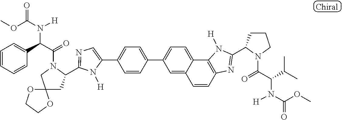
C1(C2=CC=C(C3=CC=C4C(=C3)C=CC3=C4N([H])C(C4CCCN4C(=O)C(C(C)C)N([H])C(OC)=O)=N3)C=C2)=CN=C(C2CC3(CN2C(=O)C(C2=CC=CC=C2)N(C(OC)=O)[H])OCCO3)N1[H]
